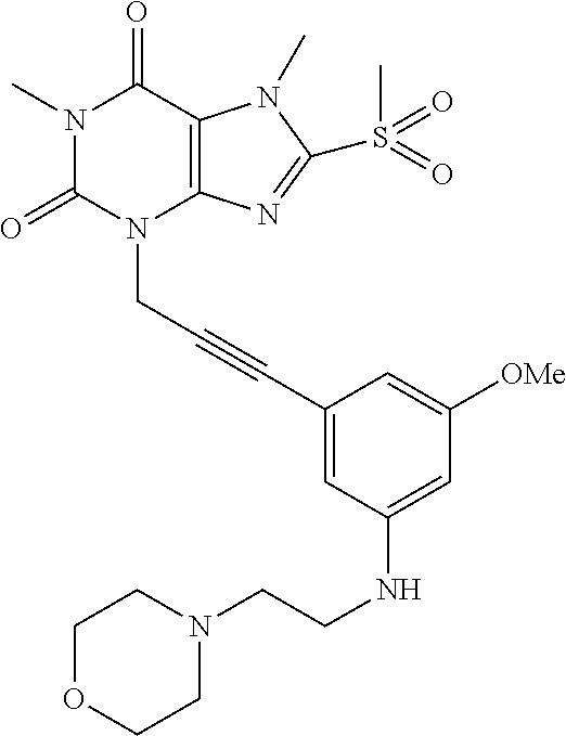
N1(C)C(=O)N(CC#CC2=CC(NCCN3CCOCC3)=CC([OMe])=C2)C2=C(C1=O)N(C)C(S(C)(=O)=O)=N2
